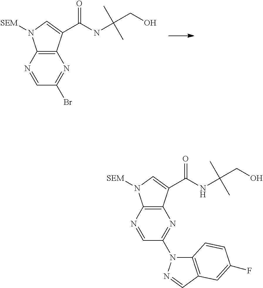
N1=CC(Br)=NC2=C1N([SEM])C=C2C(NC(CO)(C)C)=O.N1=CC(N2C3=C(C=N2)C=C(F)C=C3)=NC2=C1N([SEM])C=C2C(NC(CO)(C)C)=O
